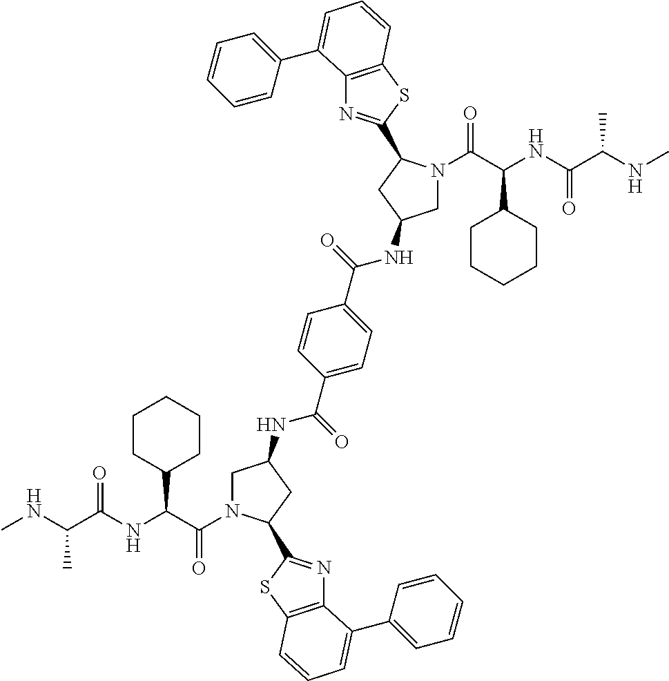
CNC(C(NC(C(=O)N1CC(NC(C2=CC=C(C(=O)NC3CN(C(C(NC(C(NC)C)=O)C4CCCCC4)=O)C(C4=NC5=C(S4)C=CC=C5C4=CC=CC=C4)C3)C=C2)=O)CC1C1=NC2=C(S1)C=CC=C2C1=CC=CC=C1)C1CCCCC1)=O)C
